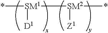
*[SM1]([D1])[SM2]([Z1])*
